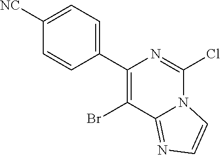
C1([NC])=CC=C(C2=C(Br)C3=NC=CN3C(Cl)=N2)C=C1
